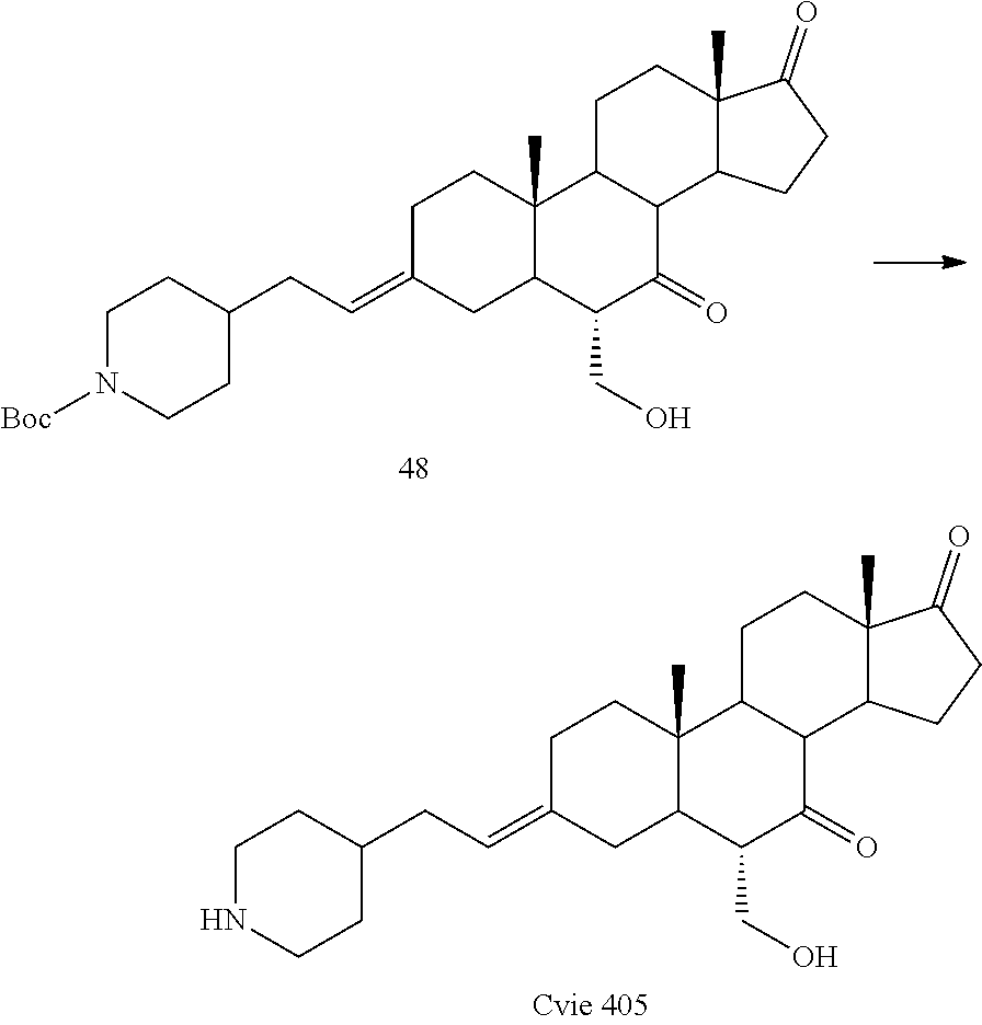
C(=C1CC2C(C)(CC1)C1C(C(=O)C2CO)C2C(C)(CC1)C(=O)CC2)CC1CCNCC1.C(=C1CC2C(C)(CC1)C1C(C(=O)C2CO)C2C(C)(CC1)C(=O)CC2)CC1CCN([Boc])CC1
